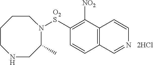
C1([O2S]N2C(C)CNCCCC2)=C([NO2])C2=C(C=C1)C=NC=C2.[2HCl]
